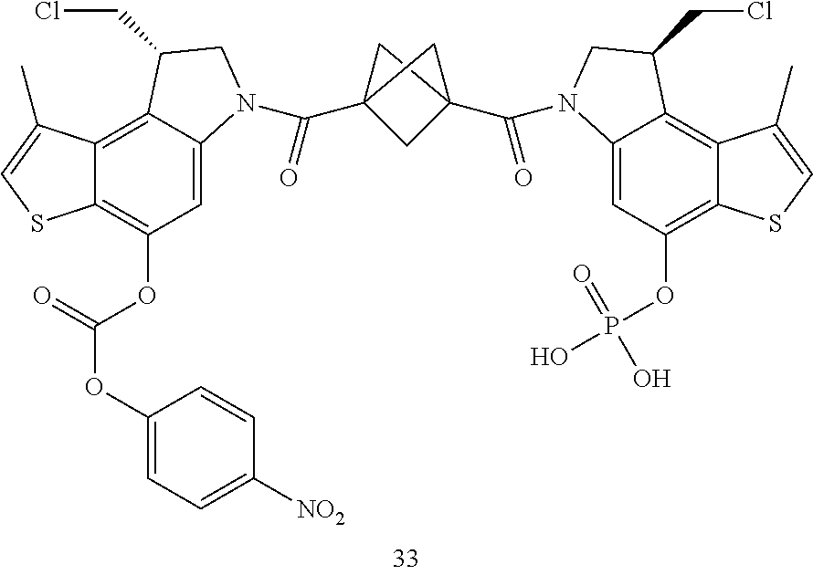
C12=C3C(=CC(OC(=O)OC4=CC=C([NO2])C=C4)=C1SC=C2C)N(C(C12CC(C(N4C5=CC(OP(O)(=O)O)=C6C(=C5C(CCl)C4)C(C)=CS6)=O)(C1)C2)=O)CC3CCl
